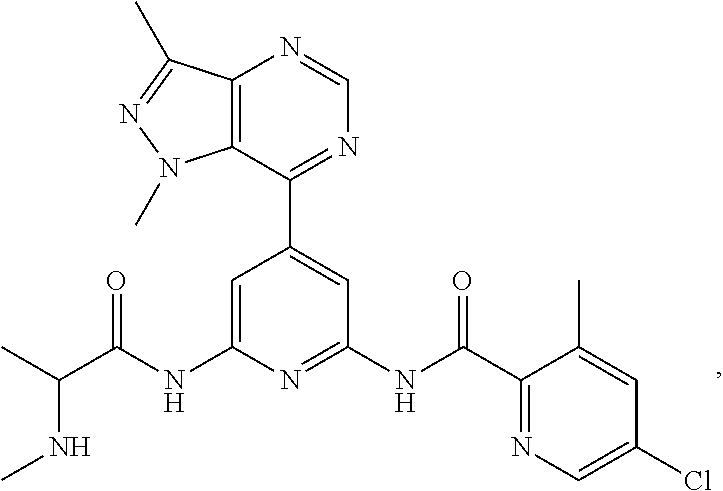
C1=C(NC(C(C)NC)=O)N=C(NC(=O)C2=NC=C(Cl)C=C2C)C=C1C1=NC=NC2=C1N(C)N=C2C
